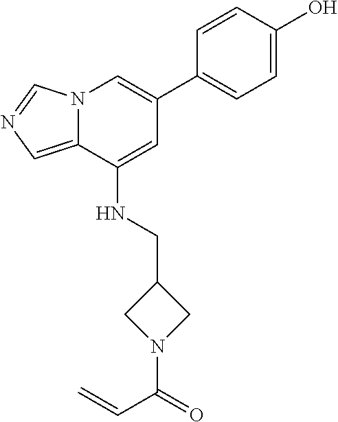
C1=CC(O)=CC=C1C1=CN2C(=CN=C2)C(NCC2CN(C(=O)C=C)C2)=C1
